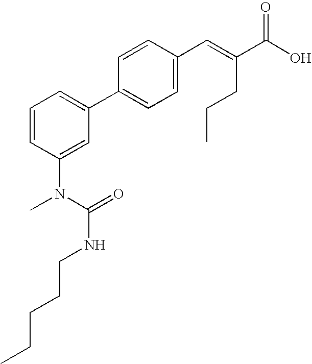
C1=CC(N(C(NCCCCC)=O)C)=CC(C2=CC=C(C=C(C(O)=O)CCC)C=C2)=C1
